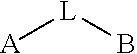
[A][L]B
